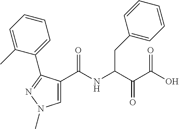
C1(C(NC(C(C(O)=O)=O)CC2=CC=CC=C2)=O)=CN(C)N=C1C1=CC=CC=C1C
